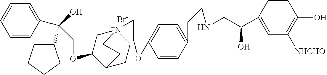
[Br-].C(OC1C[N+]2(CCOC3=CC=C(CCNCC(C4=CC([NHCHO])=C(O)C=C4)O)C=C3)CCC1CC2)C(O)(C1CCCC1)C1=CC=CC=C1
